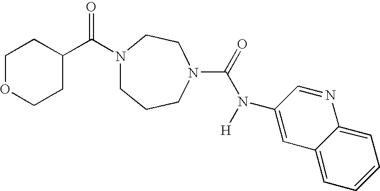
N1(C(C2CCOCC2)=O)CCCN(C(=O)N([H])C2=CC3=CC=CC=C3N=C2)CC1
